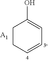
C1C(O)=CC=CC1.[A1]
